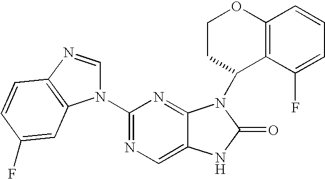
C12=CN=C(N3C=NC4=C3C=C(F)C=C4)N=C1N(C1C3=C(OCC1)C=CC=C3F)C(=O)N2
